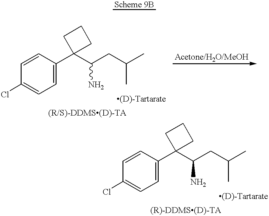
C1=C(C2(C(CC(C)C)N)CCC2)C=CC(Cl)=C1.C1=C(C2(C(CC(C)C)N)CCC2)C=CC(Cl)=C1
